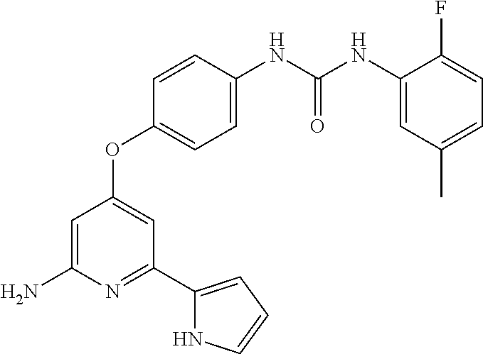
C1=C(N)N=C(C2=CC=CN2)C=C1OC1=CC=C(NC(NC2=CC(C)=CC=C2F)=O)C=C1
